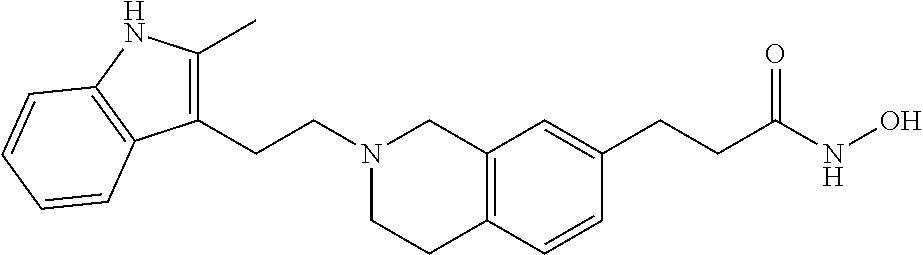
C12=C(C=CC(CCC(NO)=O)=C1)CCN(CCC1=C(C)NC3=C1C=CC=C3)C2
